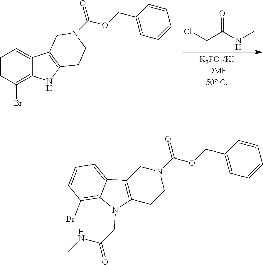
ClCC(NC)=O.C1=CC(Br)=C2C(=C1)C1=C(N2)CCN(C(OCC2=CC=CC=C2)=O)C1.N1(C(OCC2=CC=CC=C2)=O)CC2=C(CC1)N(CC(=O)NC)C1=C(Br)C=CC=C21
